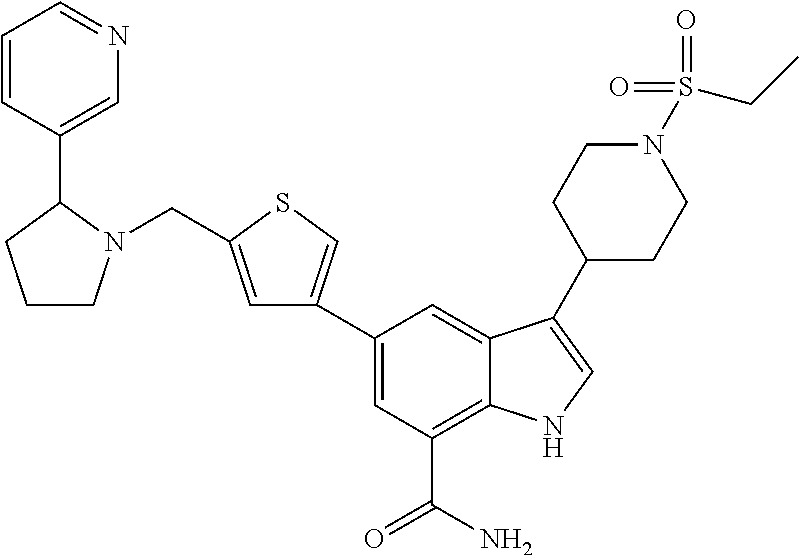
C1=C(C2=CSC(CN3CCCC3C3=CN=CC=C3)=C2)C=C2C(=C1C(N)=O)NC=C2C1CCN(S(CC)(=O)=O)CC1
